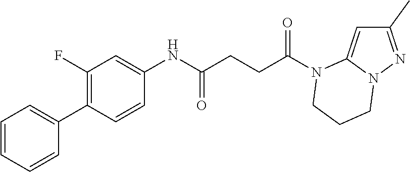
C1(C)=NN2C(=C1)N(C(CCC(NC1=CC(F)=C(C3=CC=CC=C3)C=C1)=O)=O)CCC2
